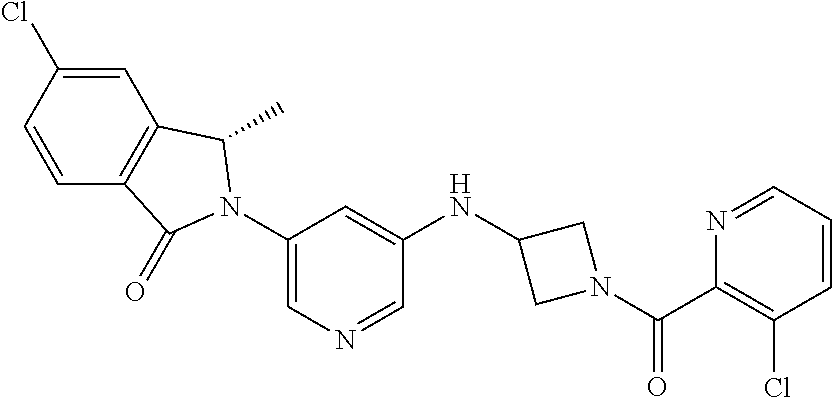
C1=CC(Cl)=CC2=C1C(=O)N(C1=CN=CC(NC3CN(C(C4=C(Cl)C=CC=N4)=O)C3)=C1)C2C
